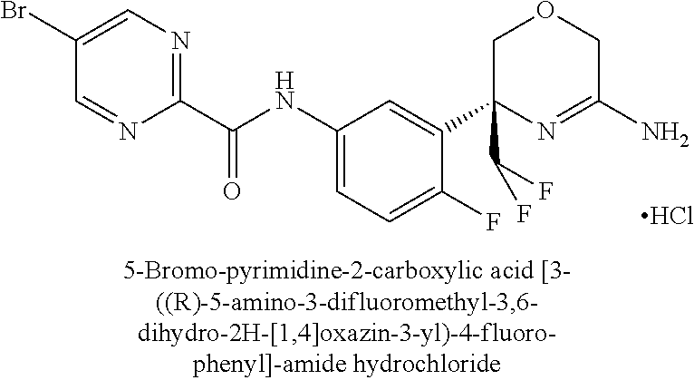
Cl.N(C1=CC=C(F)C(C2(C(F)F)N=C(N)COC2)=C1)C(C1=NC=C(Br)C=N1)=O
